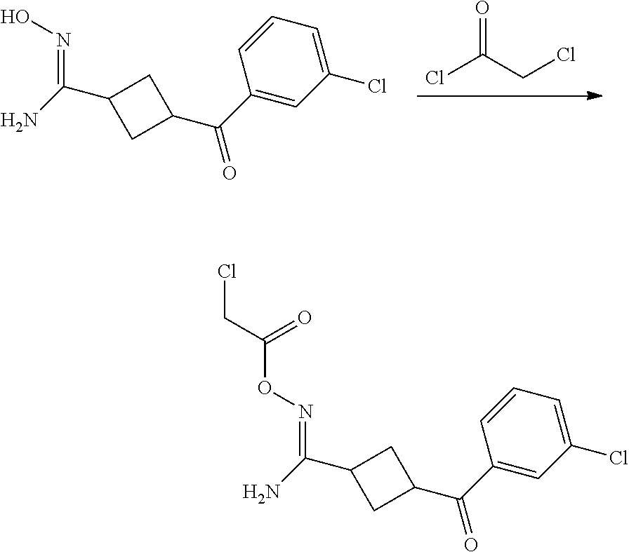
ClC(CCl)=O.C1(C(C2CC(C(N)=NO)C2)=O)=CC(Cl)=CC=C1.C1(C(C2CC(C(N)=NOC(CCl)=O)C2)=O)=CC(Cl)=CC=C1
